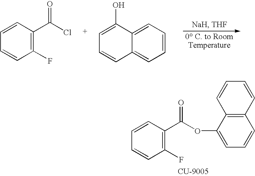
C1=CC(C(OC2=CC=CC3=C2C=CC=C3)=O)=C(F)C=C1.C1=CC(C(Cl)=O)=C(F)C=C1.C1=C(O)C2=CC=CC=C2C=C1
